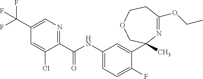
C1(NC(C2=NC=C(C(F)(F)F)C=C2Cl)=O)=CC=C(F)C(C2(C)N=C(OCC)CCOC2)=C1
